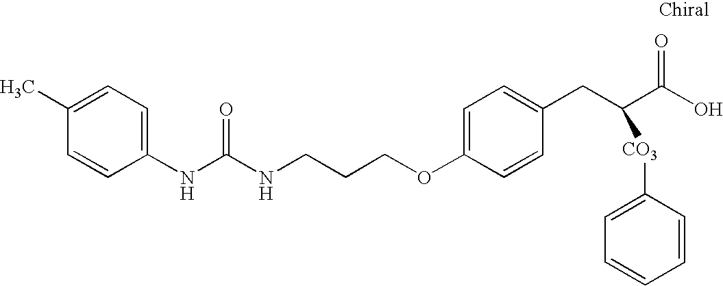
C1=CC(C)=CC=C1NC(NCCCOC1=CC=C(CC(C(O)=O)[CO3]C2=CC=CC=C2)C=C1)=O
